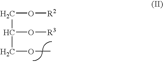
C(O[R2])C(O[R3])COC
